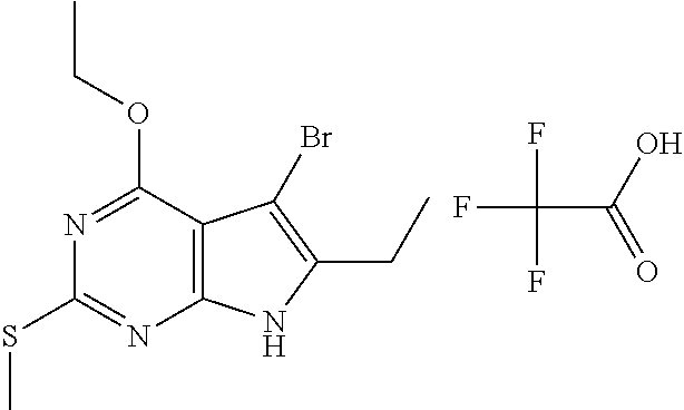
C12=C(C(OCC)=NC(SC)=N1)C(Br)=C(CC)N2.FC(C(O)=O)(F)F
